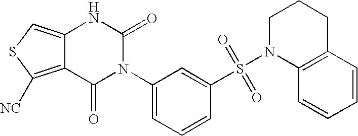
C12=C([NC])SC=C1NC(=O)N(C1=CC=CC(S(N3C4=C(CCC3)C=CC=C4)(=O)=O)=C1)C2=O
